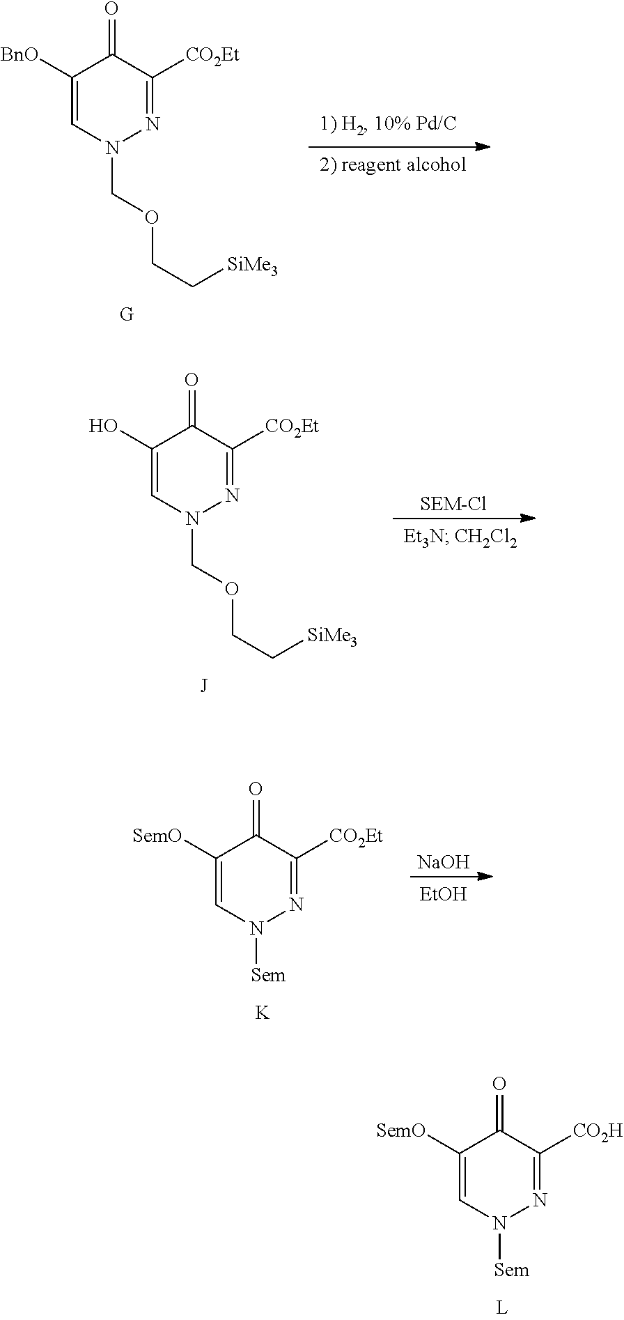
C1([BnO])=CN(COCC[SiMe3])N=C([CO2Et])C1=O.C1(O)=CN(COCC[SiMe3])N=C([CO2Et])C1=O.[SEM-Cl].C1([SemO])=CN([Sem])N=C([CO2Et])C1=O.[NaOH].[EtOH].[K].C1([SemO])=CN([Sem])N=C([CO2H])C1=O
